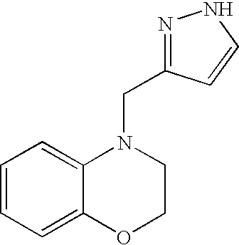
C1=CC=C2C(=C1)N(CC1=NNC=C1)CCO2
